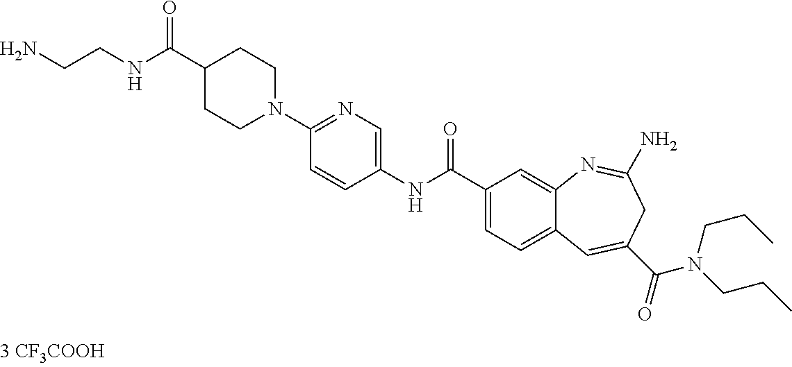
N1=C(N2CCC(C(NCCN)=O)CC2)C=CC(NC(C2=CC=C3C(=C2)N=C(N)CC(C(=O)N(CCC)CCC)=C3)=O)=C1
